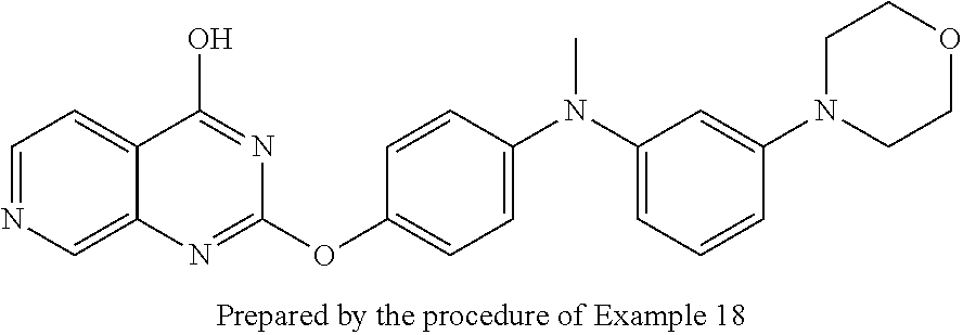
C1=NC=C2C(=C1)C(O)=NC(OC1=CC=C(N(C3=CC=CC(N4CCOCC4)=C3)C)C=C1)=N2
